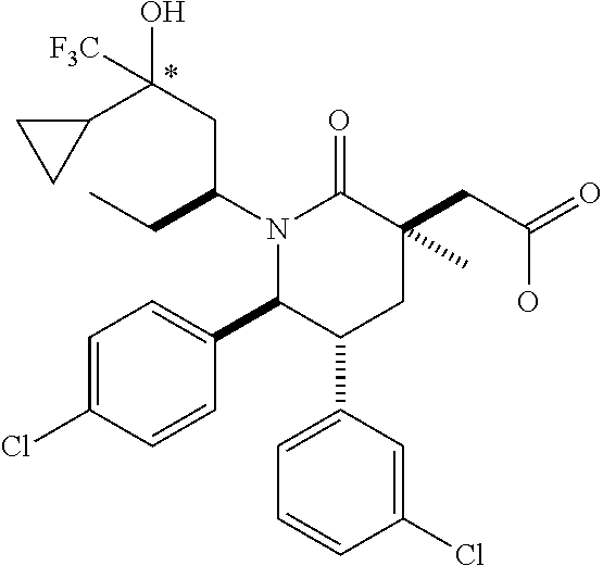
N1(C(CC)CC(O)(C2CC2)[F3C])C(C2=CC=C(Cl)C=C2)C(C2=CC=CC(Cl)=C2)CC(CC(=O)O)(C)C1=O
